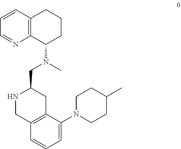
C1=CC2=C(N=C1)C(N(C)CC1NCC3=C(C1)C(N1CCC(C)CC1)=CC=C3)CCC2
